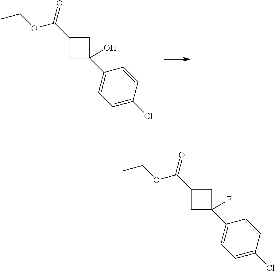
C1C(C2=CC=C(Cl)C=C2)(O)CC1C(=O)OCC.C1C(C2=CC=C(Cl)C=C2)(F)CC1C(=O)OCC
